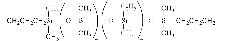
[CH2CH2CH2Si](O[Si](O[Si](O[Si]([CH2CH2CH2]C)(C)C)([C2H3])C)(C)C)(C)(C)C
